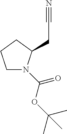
C1N(C(OC(C)(C)C)=O)C(CC#N)CC1
